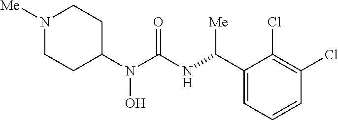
N1([Me])CCC(N(C(=O)NC(C2=CC=CC(Cl)=C2Cl)[Me])O)CC1
